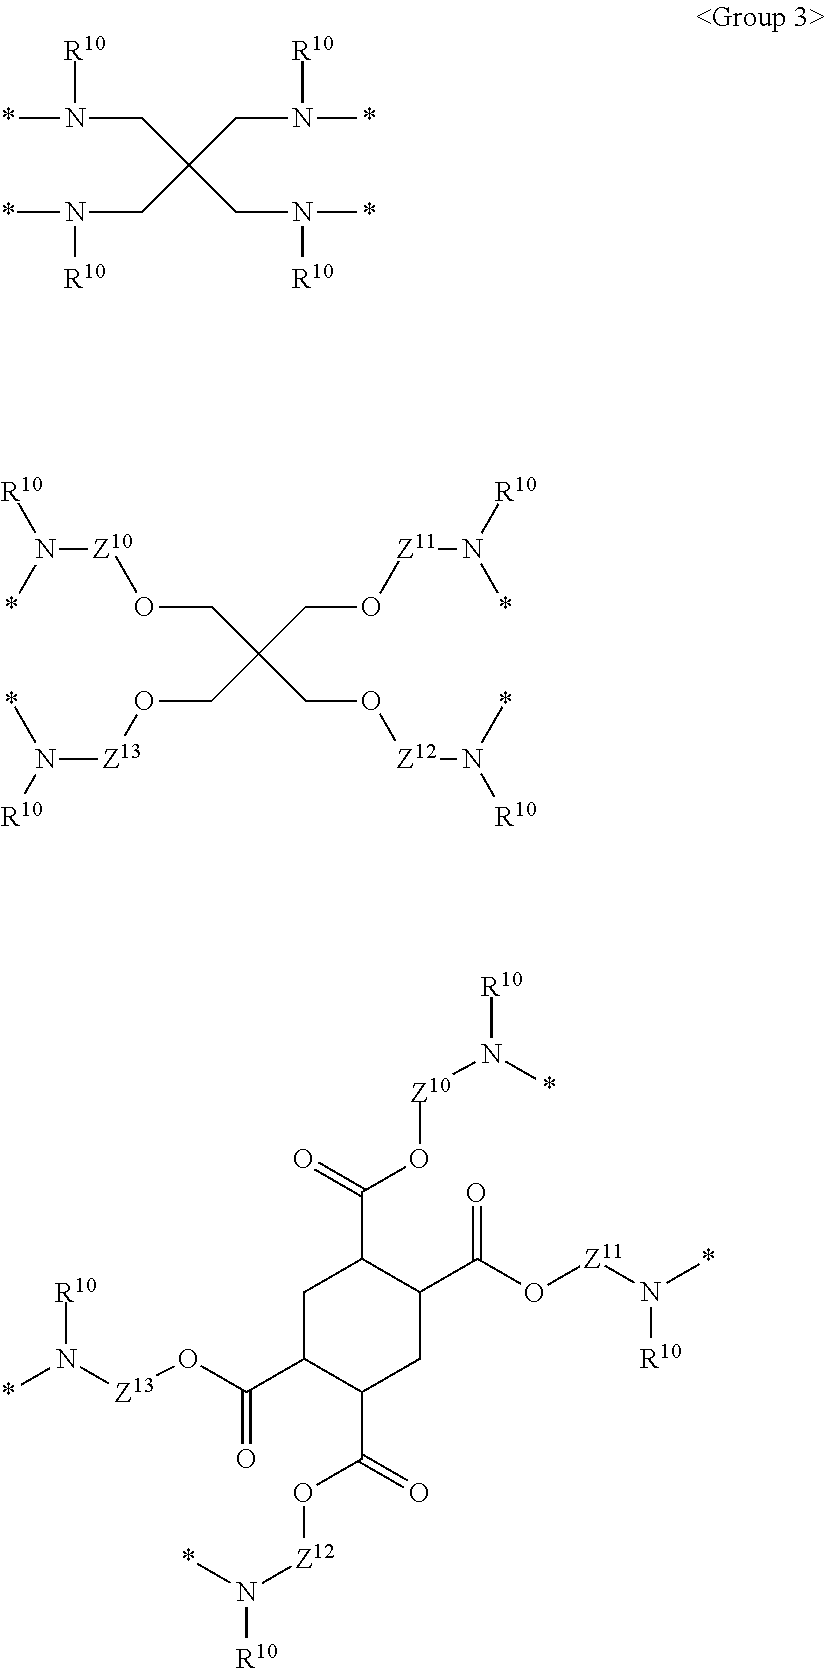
*N([R10])CC(CN([R10])*)(CN([R10])*)CN([R10])*.C(C(CO[Z11]N([R10])*)(CO[Z13]N([R10])*)CO[Z12]N([R10])*)O[Z10]N([R10])*.C1C(C(O[Z13]N(*)[R10])=O)C(C(=O)O[Z12]N([R10])*)CC(C(O[Z11]N(*)[R10])=O)C1C(=O)O[Z10]N([R10])*
